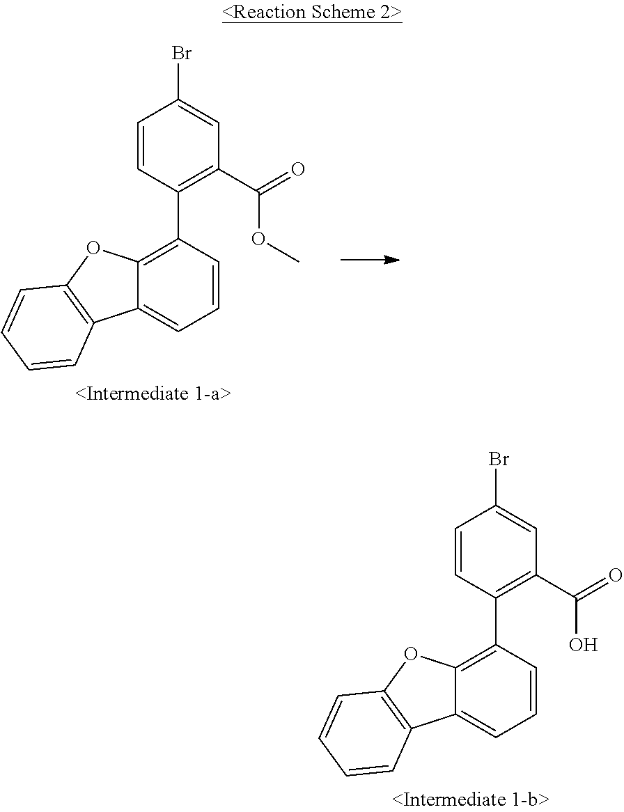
C1=CC(C2=C3C(=CC=C2)C2=C(O3)C=CC=C2)=C(C(=O)OC)C=C1Br.C1=CC(C2=C3C(=CC=C2)C2=C(O3)C=CC=C2)=C(C(=O)O)C=C1Br
